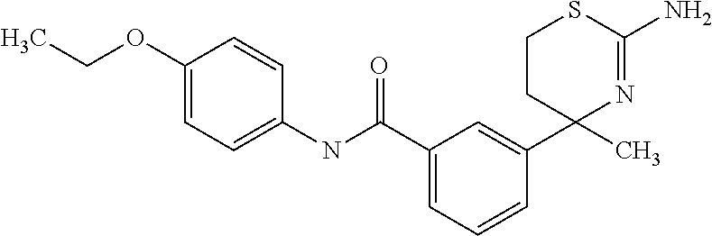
C1(C2(C)N=C(N)SCC2)=CC(C(NC2=CC=C(OCC)C=C2)=O)=CC=C1
